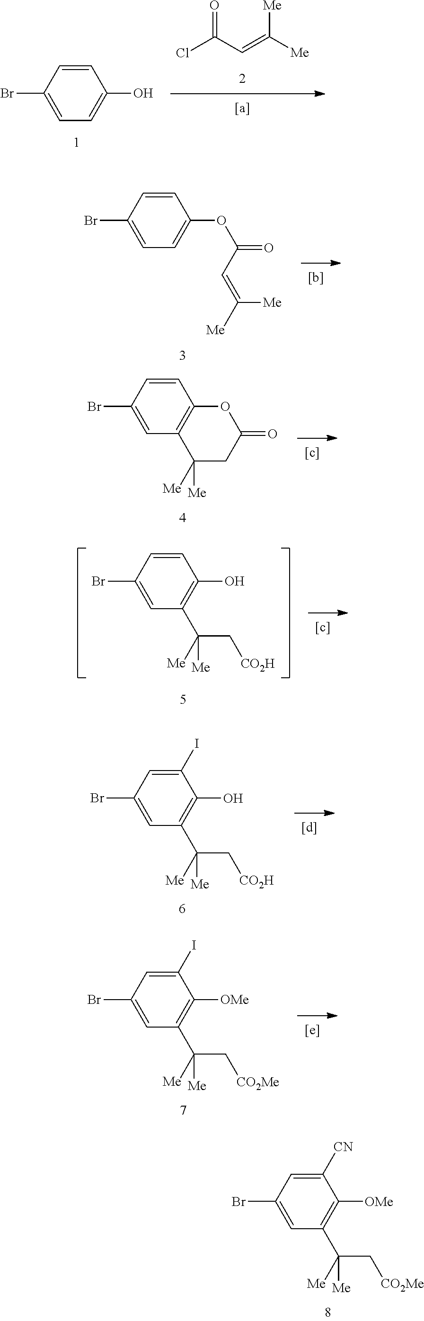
ClC(C=C([Me])[Me])=O.C1=CC(Br)=CC=C1O.C1=CC(Br)=CC=C1OC(=O)C=C([Me])[Me].C1=CC(Br)=CC2=C1OC(=O)CC2([Me])[Me].C1=CC(Br)=CC(C(C[CO2H])([Me])[Me])=C1O.C1(I)=CC(Br)=CC(C(C[CO2H])([Me])[Me])=C1O.C1([CN])=CC(Br)=CC(C(C[CO2Me])([Me])[Me])=C1[OMe].C1(I)=CC(Br)=CC(C(C[CO2Me])([Me])[Me])=C1[OMe]
